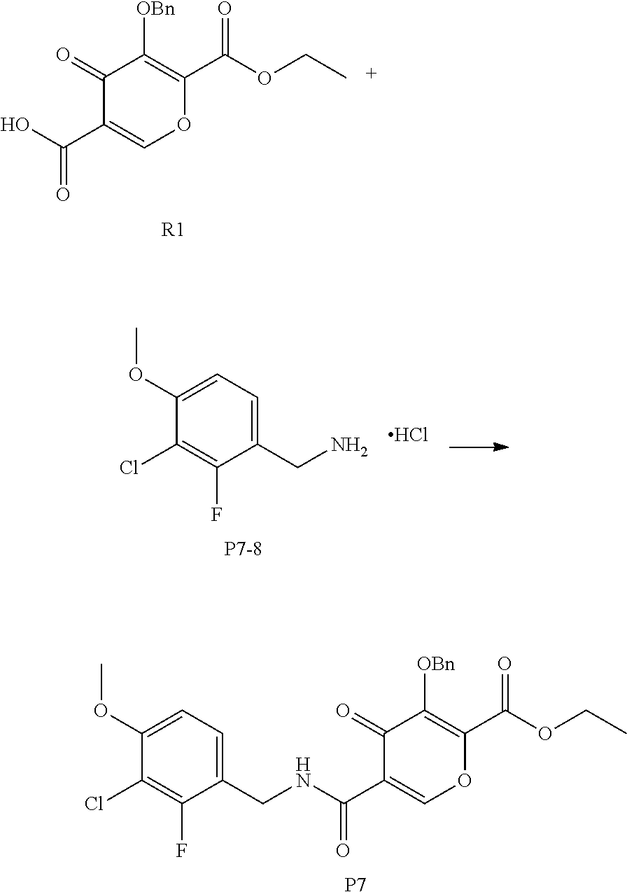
[P7].C1(OC)=CC=C(CNC(C2=COC(C(OCC)=O)=C([OBn])C2=O)=O)C(F)=C1Cl.C1(=O)C(C(=O)O)=COC(C(OCC)=O)=C1[OBn].[R1].C1(OC)=CC=C(CN)C(F)=C1Cl.[P7-8].Cl
